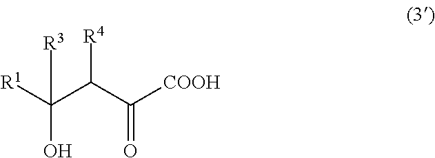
[R1]C(C(C([COOH])=O)[R4])(O)[R3]
